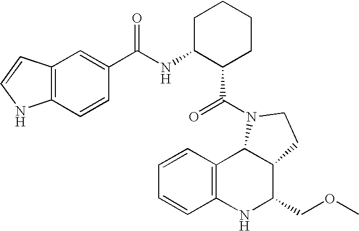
C12=C(NC(COC)C3C1N(C(=O)C1CCCCC1NC(=O)C1=CC4=C(C=C1)NC=C4)CC3)C=CC=C2
